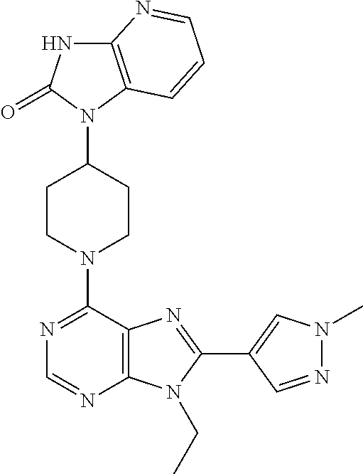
C12=C(N(C3CCN(C4=NC=NC5=C4N=C(C4=CN(C)N=C4)N5CC)CC3)C(=O)N1)C=CC=N2
